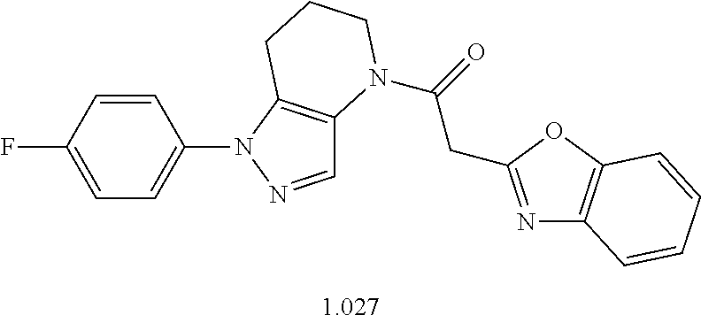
C1=CC(F)=CC=C1N1N=CC2=C1CCCN2C(=O)CC1=NC2=C(O1)C=CC=C2
